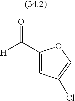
C1(C([H])=O)=CC(Cl)=CO1
